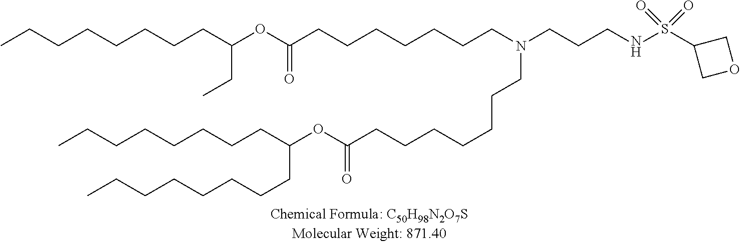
CCCCCCCCC(OC(CCCCCCCN(CCCNS(C1COC1)(=O)=O)CCCCCCCC(OC(CCCCCCCC)CCCCCCCC)=O)=O)CC
